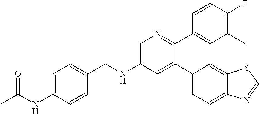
C(NC1=CN=C(C2=CC(C)=C(F)C=C2)C(C2=CC=C3C(=C2)SC=N3)=C1)C1=CC=C(NC(C)=O)C=C1
